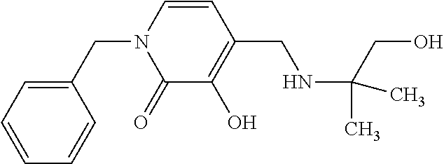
C1=CC=CC(CN2C(=O)C(O)=C(CNC(C)(CO)C)C=C2)=C1
